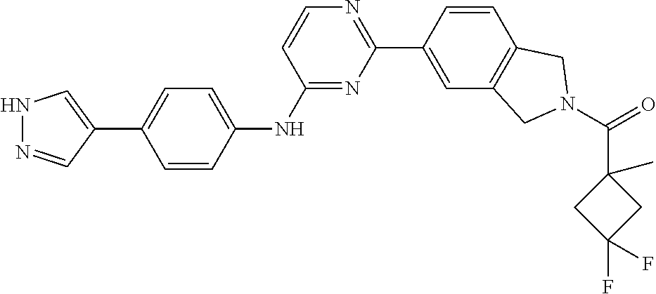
N1N=CC(C2=CC=C(NC3=NC(C4=CC5=C(C=C4)CN(C(=O)C4(C)CC(F)(F)C4)C5)=NC=C3)C=C2)=C1
